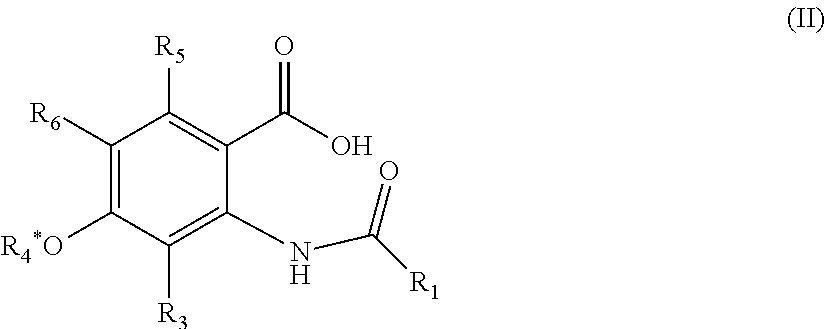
C1([R6])=C([R4*O])C([R3])=C(NC([R1])=O)C(C(O)=O)=C1[R5]
